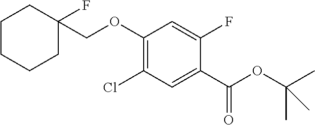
C1(OCC2(F)CCCCC2)=C(Cl)C=C(C(OC(C)(C)C)=O)C(F)=C1
